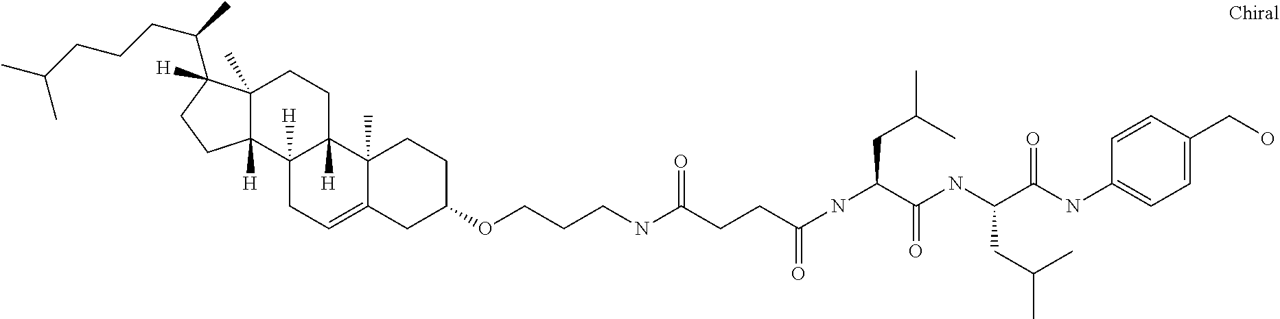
C12(C)C([H])(C3([H])C([H])(CC1)C1(C)C(=CC3)CC(OCCCNC(CCC(NC(CC(C)C)C(NC(C(NC3=CC=C(CO)C=C3)=O)CC(C)C)=O)=O)=O)CC1)CCC2(C(C)CCCC(C)C)[H]
